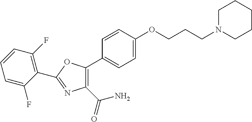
C1=C(OCCCN2CCCCC2)C=CC(C2=C(C(=O)N)N=C(C3=C(F)C=CC=C3F)O2)=C1
